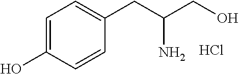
C1=C(O)C=CC(CC(CO)N)=C1.Cl
